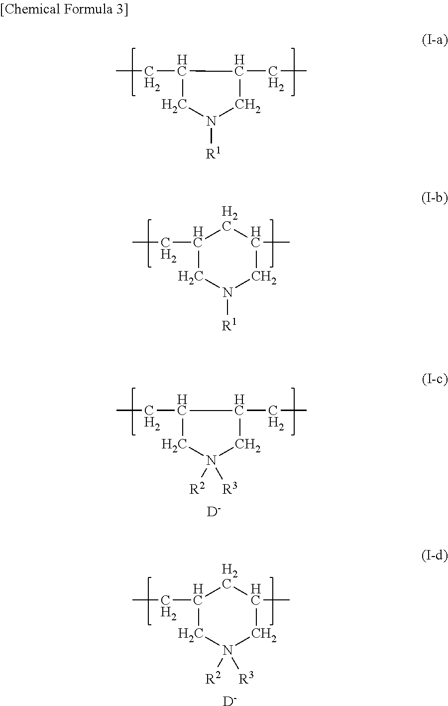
C1N([R1])CC(C)CC1CC.C1N([R1])CC(CC)C1CC.C1N([R3])([R2])CC(CC)C1CC.[D].C1N([R3])([R2])CC(C)CC1CC.[D]
